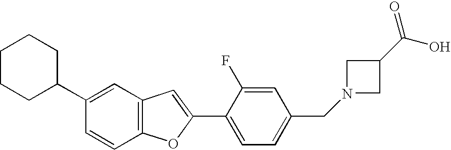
C1(C2=CC3=C(O2)C=CC(C2CCCCC2)=C3)=CC=C(CN2CC(C(O)=O)C2)C=C1F
